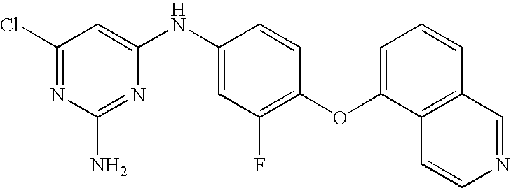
C1(NC2=CC(Cl)=NC(N)=N2)=CC(F)=C(OC2=CC=CC3=C2C=CN=C3)C=C1
